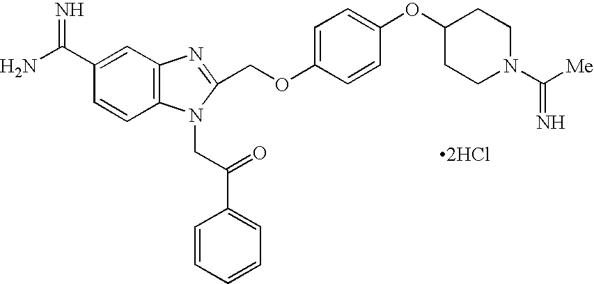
C1=CC2=C(C=C1C(N)=N)N=C(COC1=CC=C(OC3CCN(C([Me])=N)CC3)C=C1)N2CC(C1=CC=CC=C1)=O.[2HCl]
